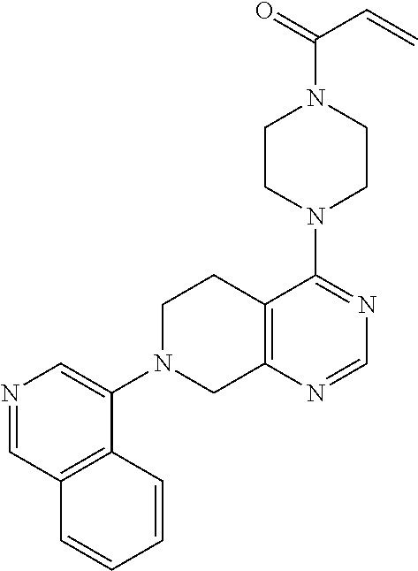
C1N(C2=CN=CC3=C2C=CC=C3)CC2=C(C1)C(N1CCN(C(=O)C=C)CC1)=NC=N2
